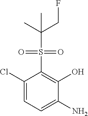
C1(Cl)=CC=C(N)C(O)=C1S(=O)(=O)C(CF)(C)C
